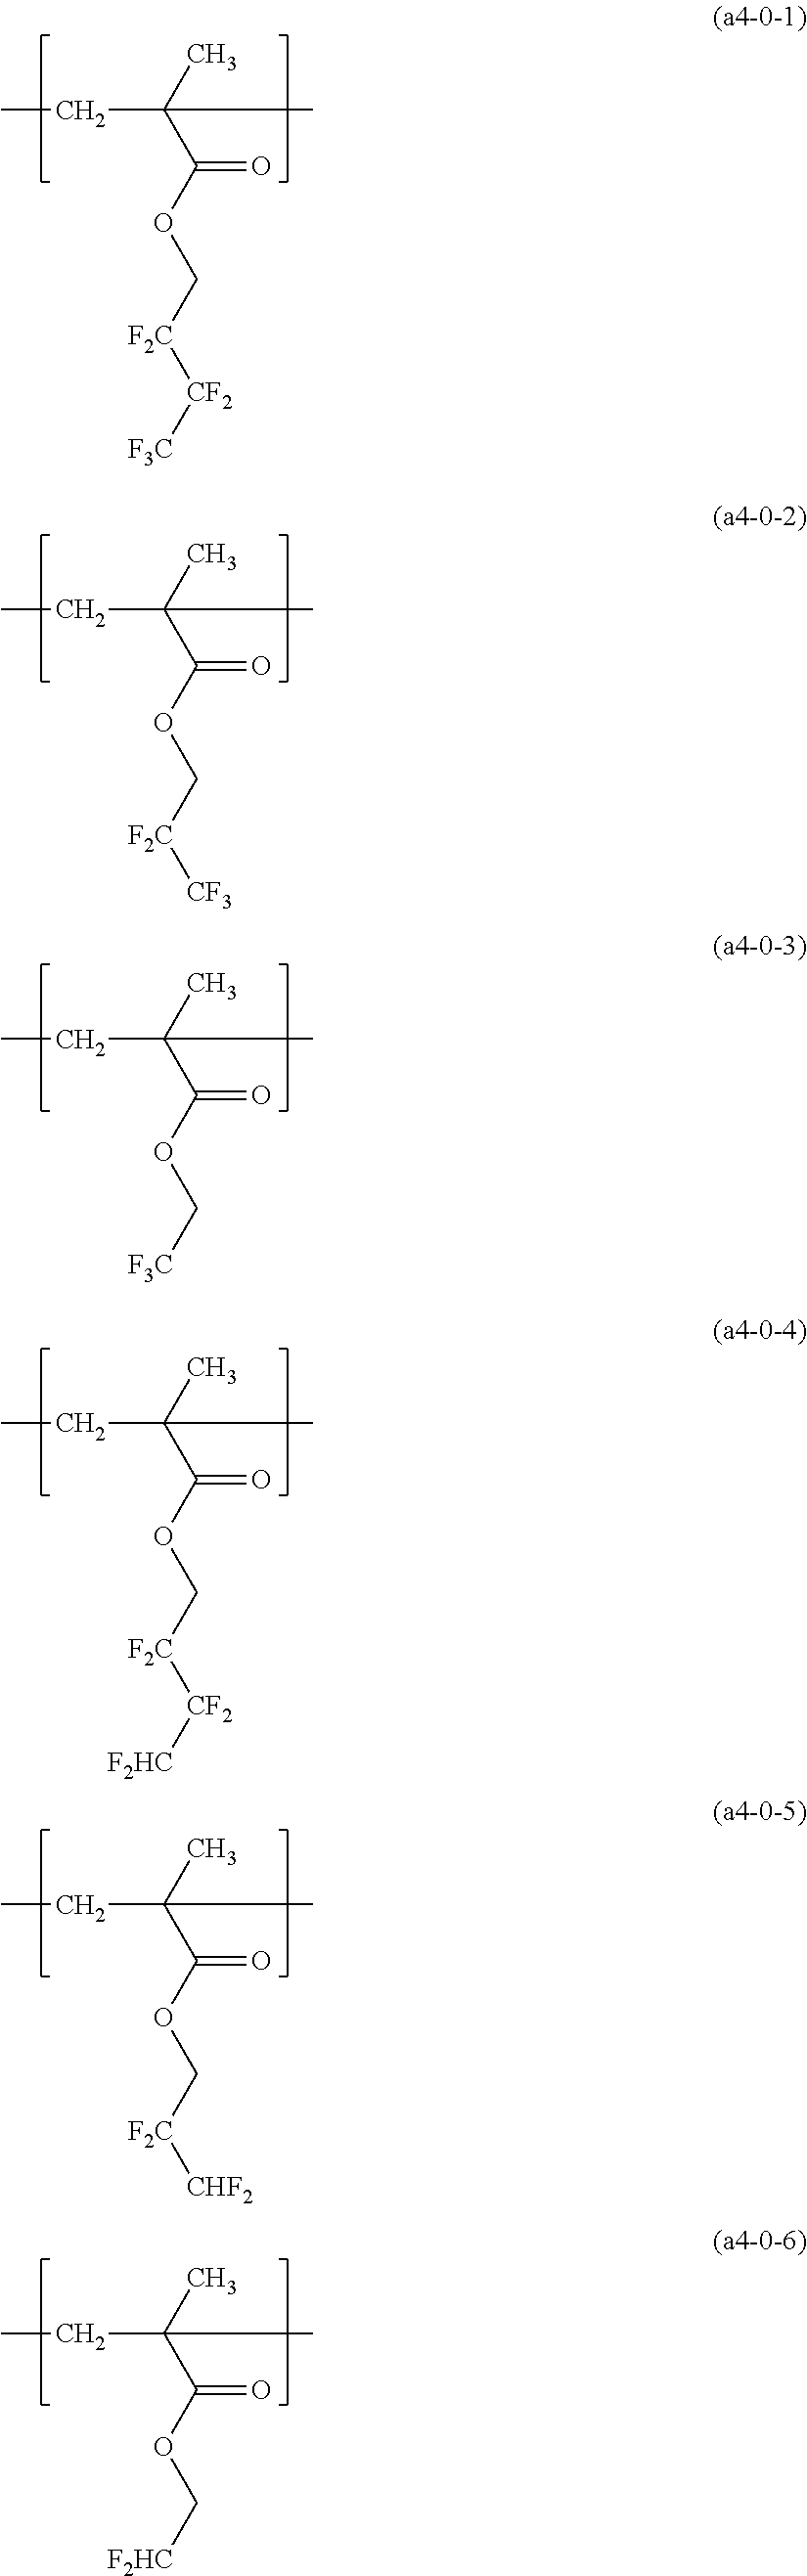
C(OC(C(C)(CC)C)=O)[F2C][CF2][F3C].C(OC(C(C)(CC)C)=O)[F2C][CF3].C(OC(C(C)(CC)C)=O)[F3C].C(OC(C(C)(CC)C)=O)[F2C][CF2][F2HC].C(OC(C(C)(CC)C)=O)[F2C][CHF2].C(OC(C(C)(CC)C)=O)[F2HC]
